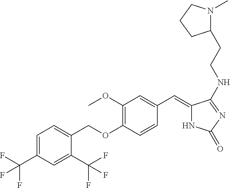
C1=C(C(F)(F)F)C=C(C(F)(F)F)C(COC2=C(OC)C=C(C=C3NC(=O)N=C3NCCC3N(C)CCC3)C=C2)=C1
